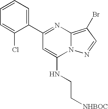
C1(C2=NC3=C(Br)C=NN3C(NCC[NHBOC])=C2)=CC=CC=C1Cl
